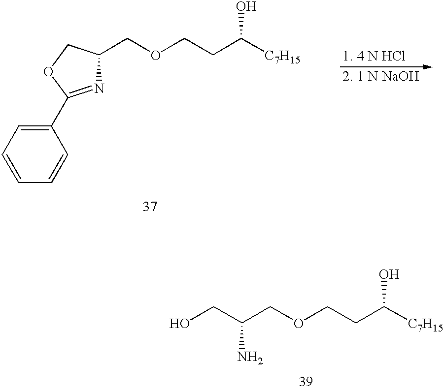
C1(C2=NC(COCCC([C7H15])O)CO2)=CC=CC=C1.C(COCCC([C7H15])O)(CO)N
